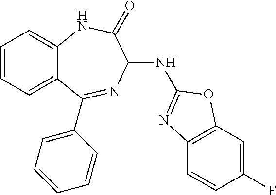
C1=CC=C2C(=C1)NC(=O)C(NC1=NC3=C(C=C(F)C=C3)O1)N=C2C1=CC=CC=C1
